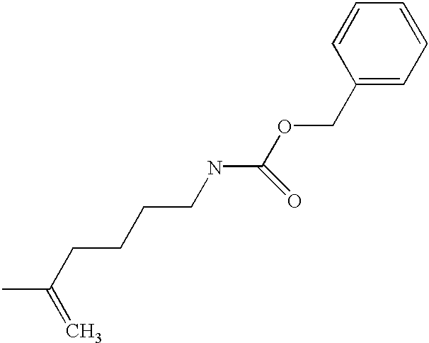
CC(CCCCNC(OCC1=CC=CC=C1)=O)=C
